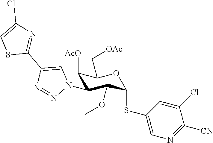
C1([AcO])C(N2C=C(C3=NC(Cl)=CS3)N=N2)C(OC)C(SC2=CN=C([CN])C(Cl)=C2)OC1C[OAc]
